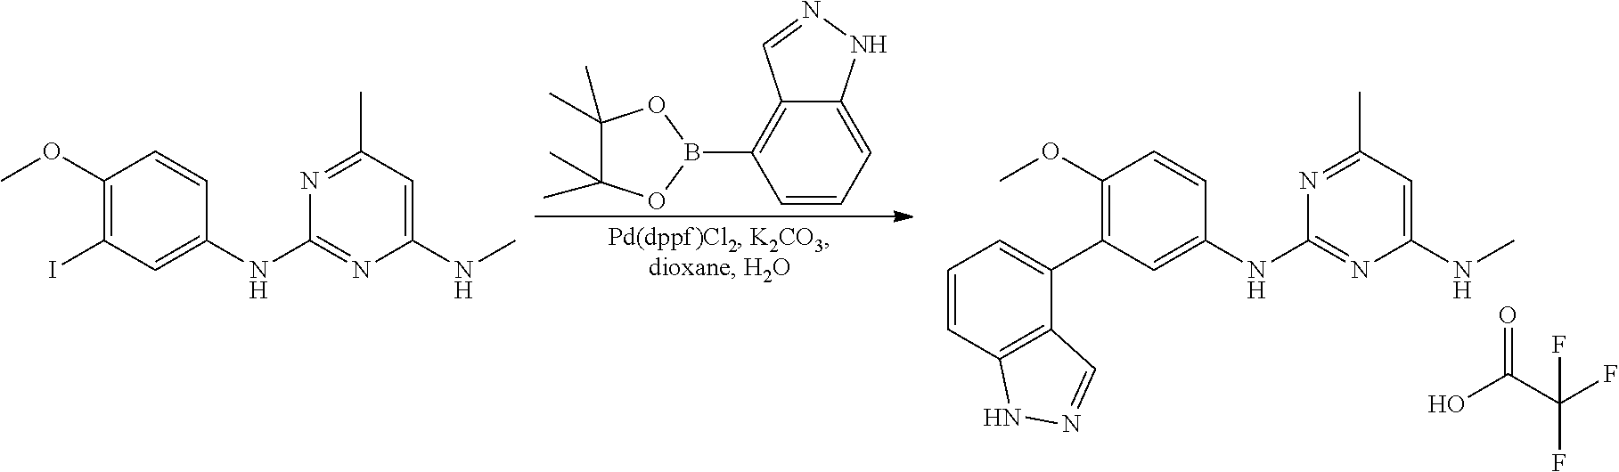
C1=CC=C2C(=C1B1OC(C)(C)C(C)(C)O1)C=NN2.C1=C(NC2=NC(NC)=CC(C)=N2)C=CC(OC)=C1C1=CC=CC2=C1C=NN2.OC(C(F)(F)F)=O.C1=C(NC2=NC(NC)=CC(C)=N2)C=CC(OC)=C1I
